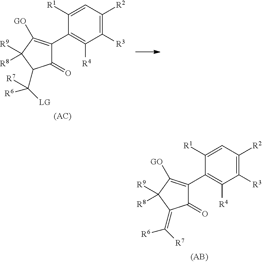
C1(=O)C(C2=C([R4])C([R3])=C([R2])C=C2[R1])=C([GO])C([R9])([R8])C1C([R6])([LG])[R7].C1(=O)C(C2=C([R4])C([R3])=C([R2])C=C2[R1])=C([GO])C([R9])([R8])C1=C([R6])[R7]
